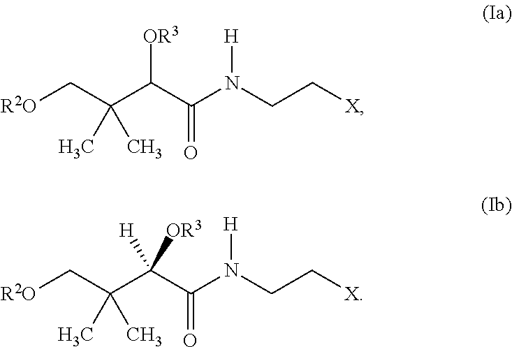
[R2O]CC(C(C(N(CC[X])[H])=O)[OR3])(C)C.[R2O]CC(C(C(N(CC[X])[H])=O)([OR3])[H])(C)C
